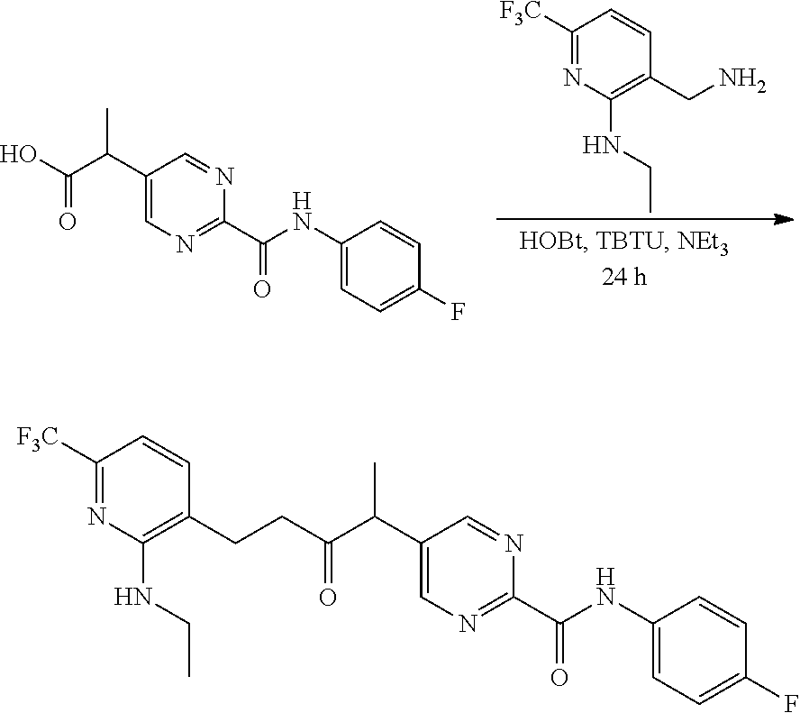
C1([F3C])=NC(NCC)=C(CN)C=C1.C1(C(C(O)=O)C)=CN=C(C(NC2=CC=C(F)C=C2)=O)N=C1.C1(C(C(CCC2=C(NCC)N=C([F3C])C=C2)=O)C)=CN=C(C(NC2=CC=C(F)C=C2)=O)N=C1
